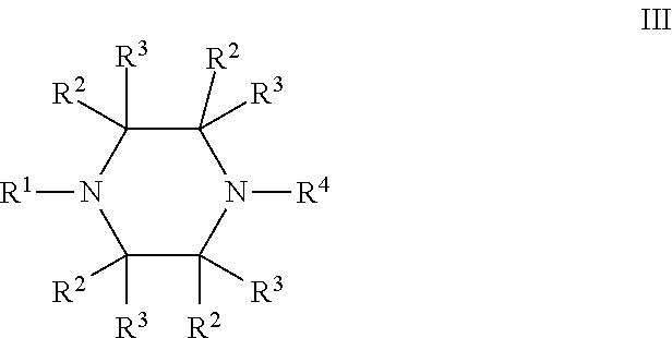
N1([R4])C([R2])([R3])C([R3])([R2])N([R1])C([R2])([R3])C1([R2])[R3]
